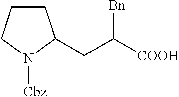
C1CCN([Cbz])C1CC([COOH])[Bn]
